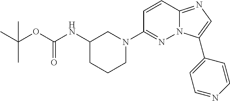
C1=CC2=NC=C(C3=CC=NC=C3)N2N=C1N1CC(NC(OC(C)(C)C)=O)CCC1
